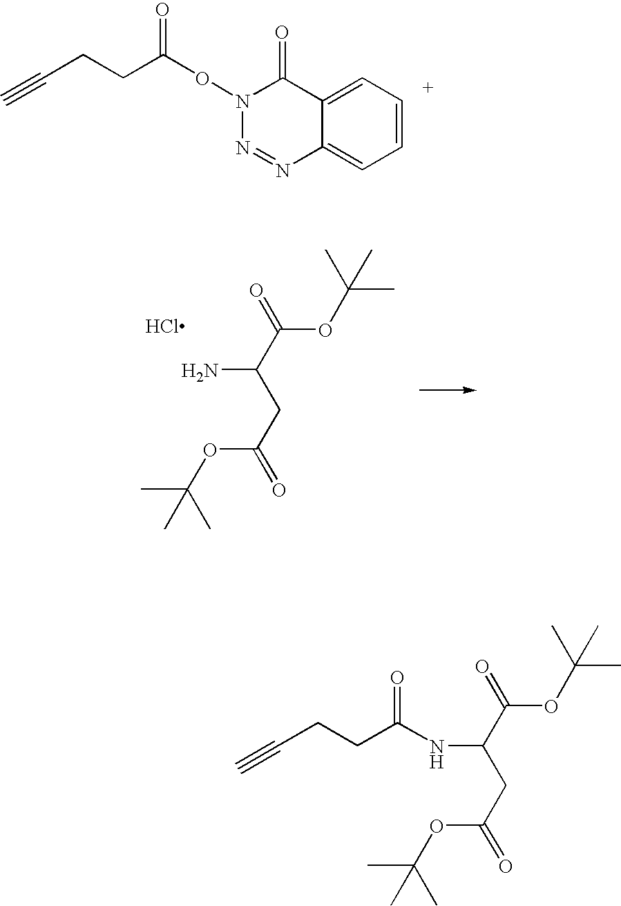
O=C(C(CC(=O)OC(C)(C)C)NC(CCC#C)=O)OC(C)(C)C.N1(OC(CCC#C)=O)N=NC2=CC=CC=C2C1=O.O=C(C(CC(=O)OC(C)(C)C)N)OC(C)(C)C.Cl
